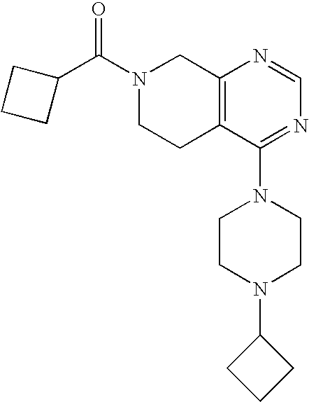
C1(C(N2CCC3=C(C2)N=CN=C3N2CCN(C3CCC3)CC2)=O)CCC1
